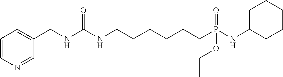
C1(CNC(NCCCCCCP(NC2CCCCC2)(=O)OCC)=O)=CC=CN=C1
